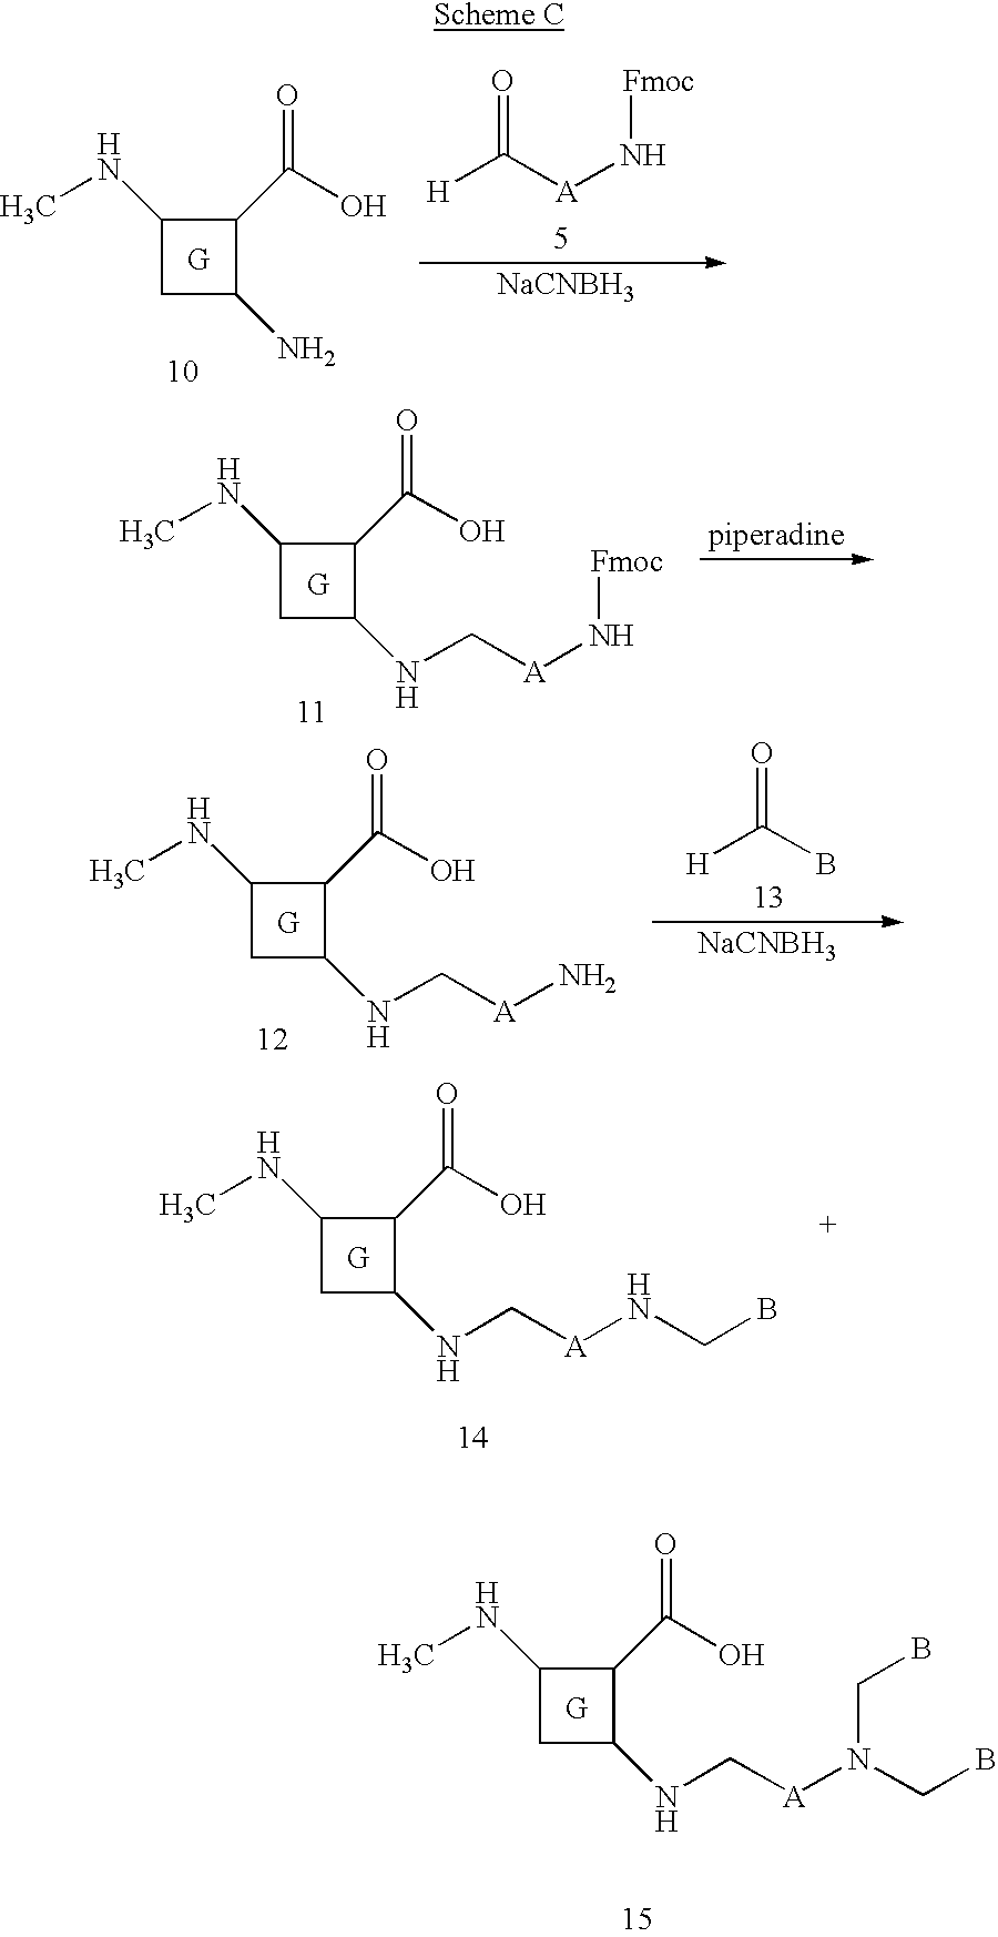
[piperadine].N(C)C1CC(NC[A]N[Fmoc])C1C(O)=O.N(C)C1CC(NC[A]NCB)C1C(O)=O.N(C)C1CC(NC[A]N(CB)CB)C1C(O)=O.[H]C([A]N[Fmoc])=O.[NaCNBH3].N(C)C1CC(N)C1C(O)=O.O=C(B)[H].[NaCNBH3].N(C)C1CC(NC[A]N)C1C(O)=O
